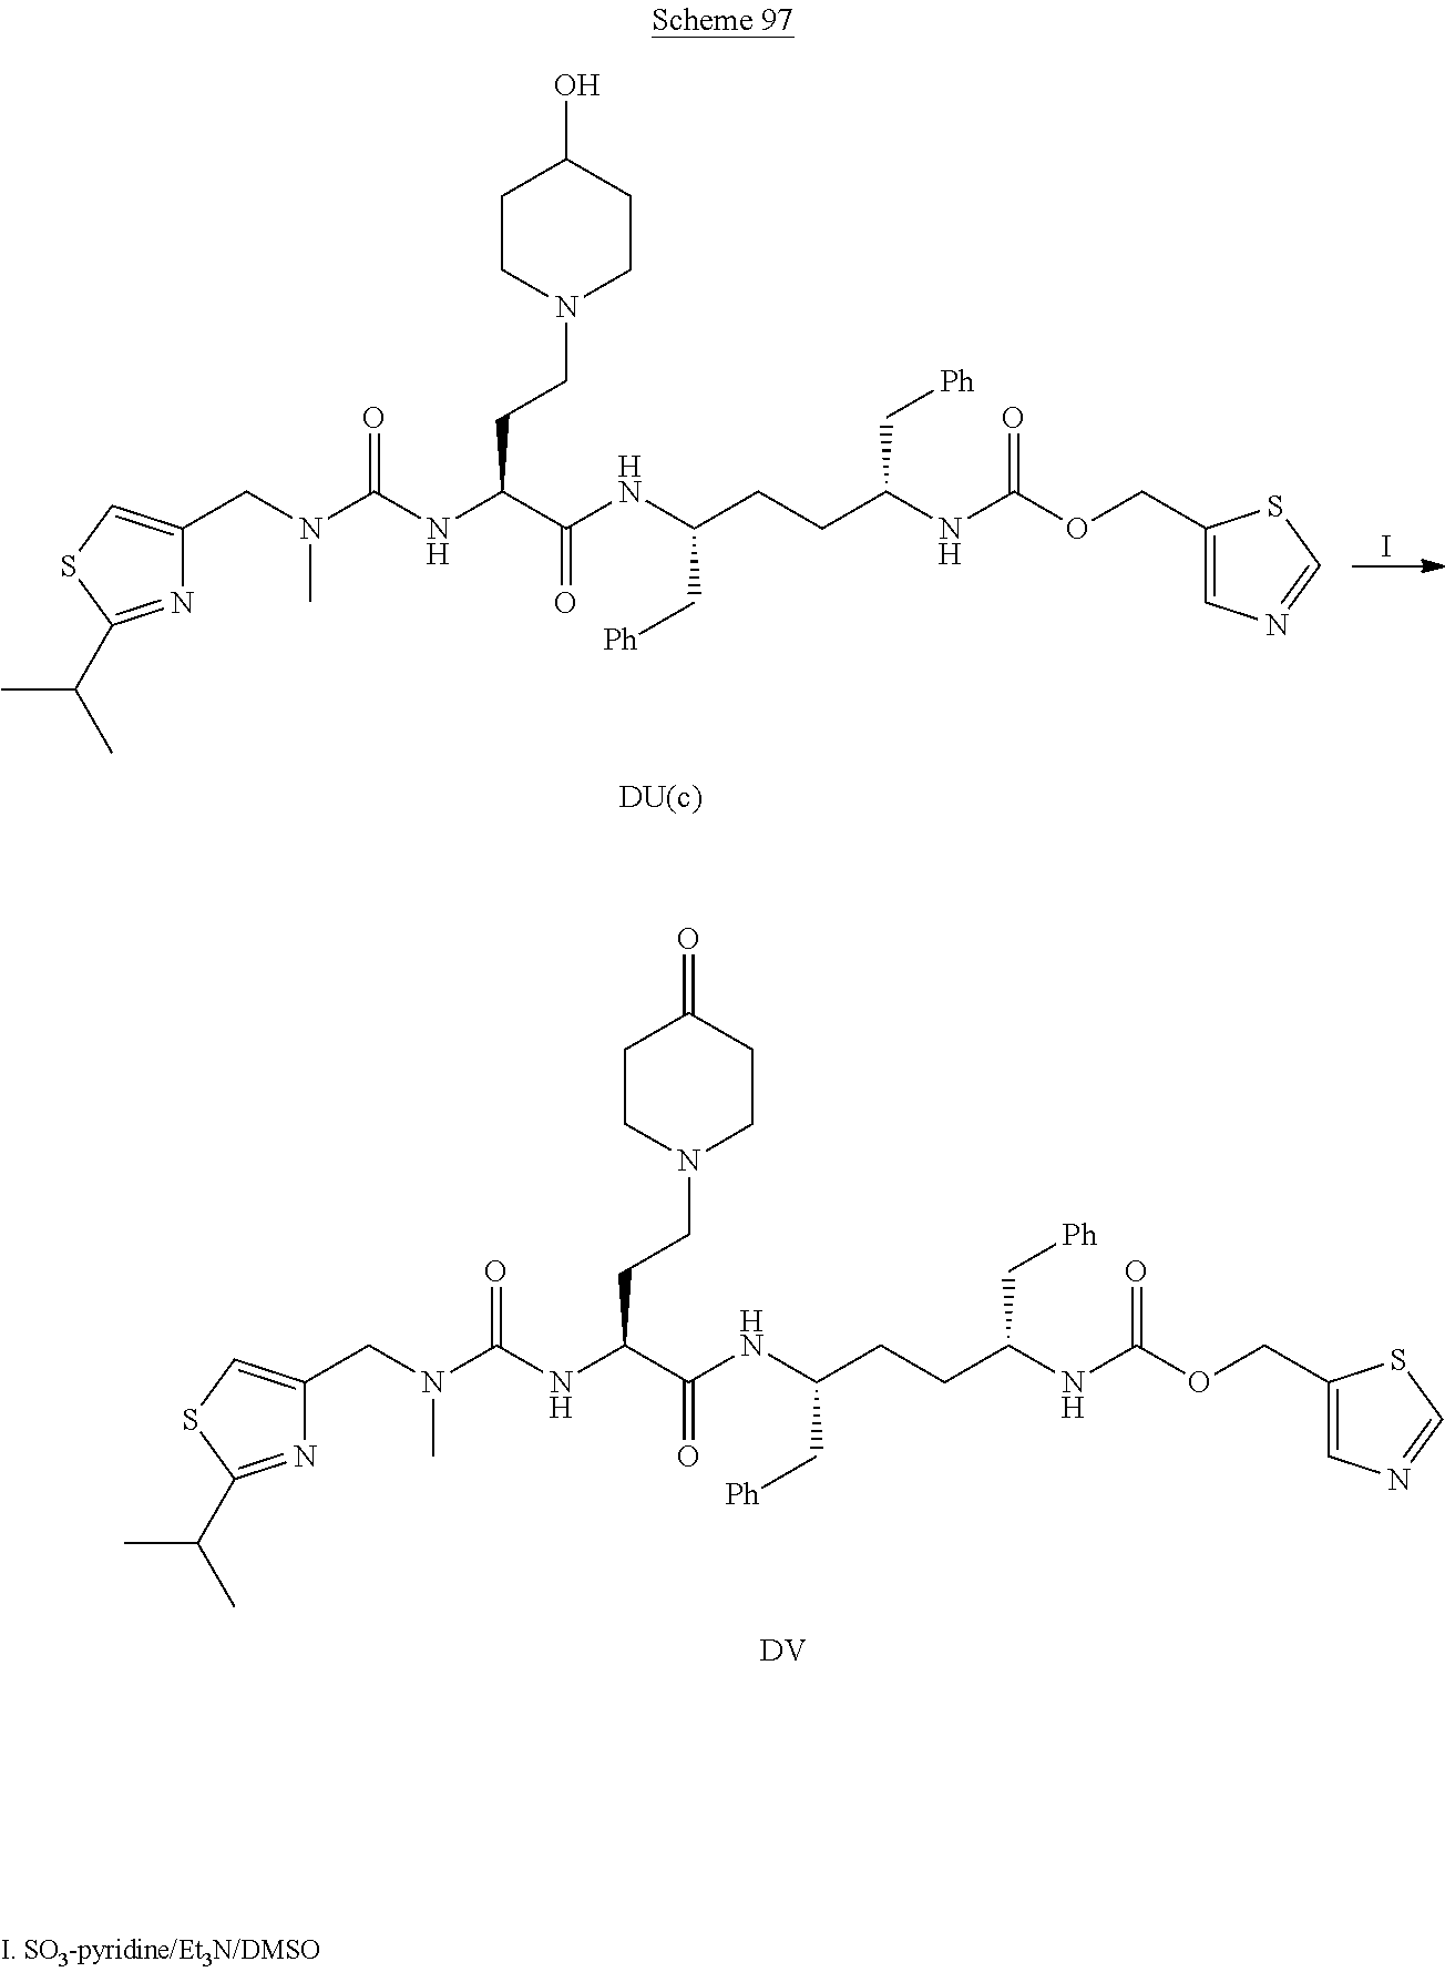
N1=C(C(C)C)SC=C1CN(C(NC(C(NC(CCC(NC(OCC1=CN=CS1)=O)C[Ph])C[Ph])=O)CCN1CCC(=O)CC1)=O)C.[DV].[DU(c)].N1=C(C(C)C)SC=C1CN(C(NC(C(NC(CCC(NC(OCC1=CN=CS1)=O)C[Ph])C[Ph])=O)CCN1CCC(O)CC1)=O)C.I
